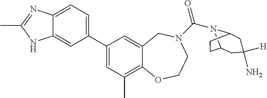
C12=CC=C(C3=CC(C)=C4C(=C3)CN(C(=O)N3C5CCC3CC(N)([H])C5)CCO4)C=C1NC(C)=N2
